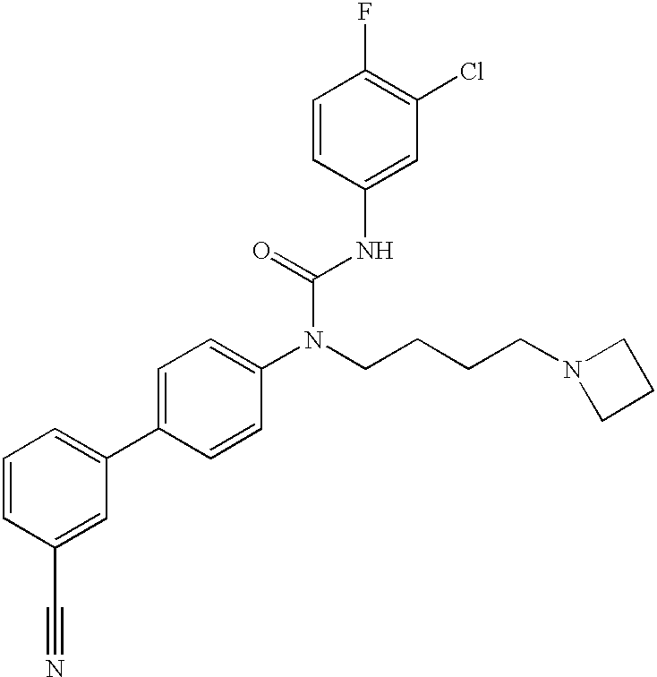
C1=CC(C#N)=CC(C2=CC=C(N(C(NC3=CC(Cl)=C(F)C=C3)=O)CCCCN3CCC3)C=C2)=C1
